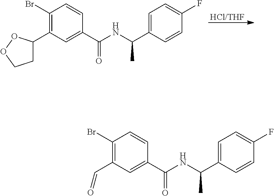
[HCl/THF].C1(Br)=C(C2CCOO2)C=C(C(NC(C)C2=CC=C(F)C=C2)=O)C=C1.C1(Br)=C(C=O)C=C(C(NC(C)C2=CC=C(F)C=C2)=O)C=C1
